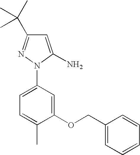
C1=C(N2C(N)=CC(C(C)(C)C)=N2)C=C(OCC2=CC=CC=C2)C(C)=C1
